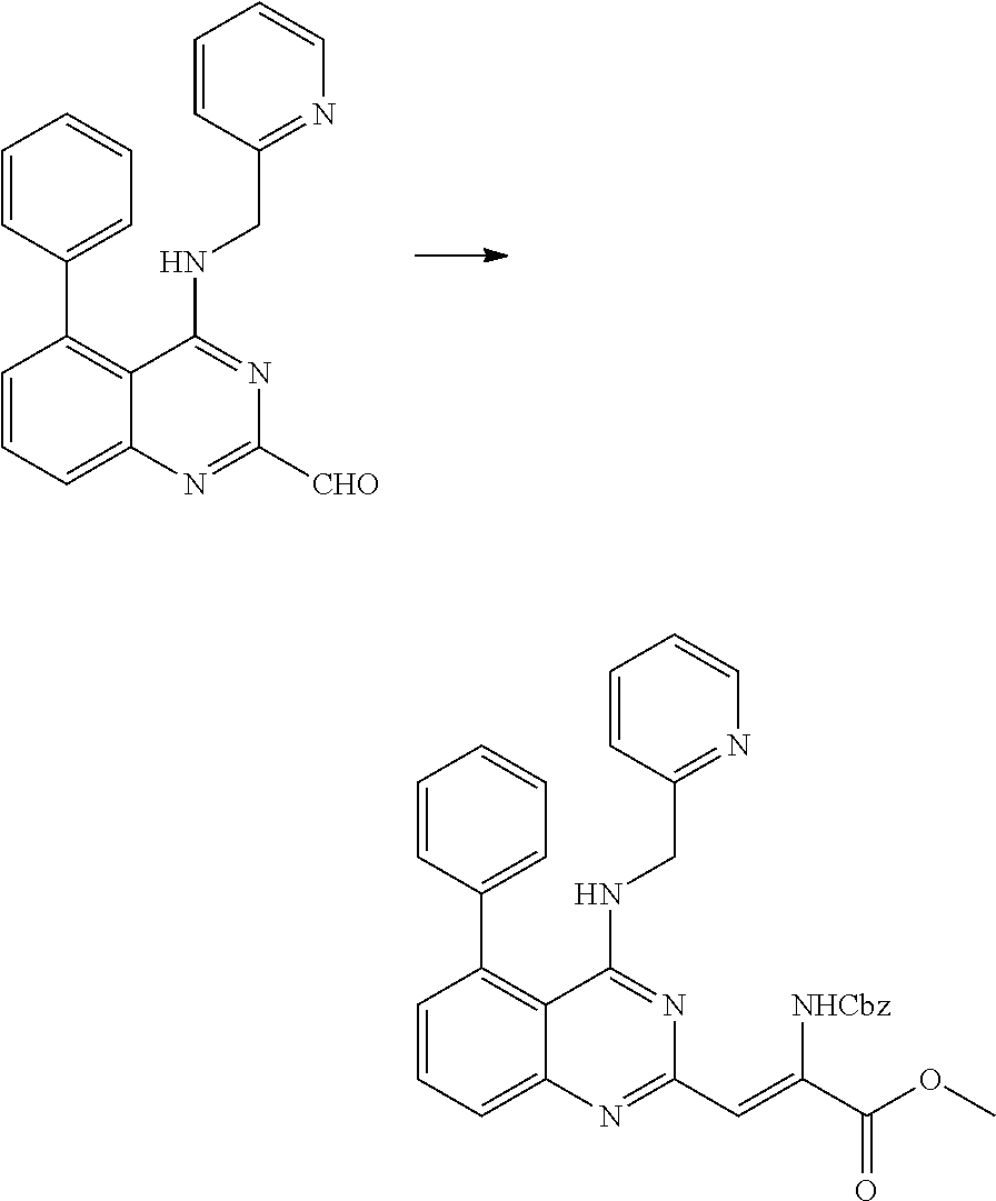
C1=CC=C2C(=C1C1=CC=CC=C1)C(NCC1=NC=CC=C1)=NC([CHO])=N2.C1=CC=C2C(=C1C1=CC=CC=C1)C(NCC1=NC=CC=C1)=NC(C=C(C(OC)=O)[NHCbz])=N2
